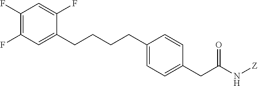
C(CCCC1=CC=C(CC(N[Z])=O)C=C1)C1=CC(F)=C(F)C=C1F
